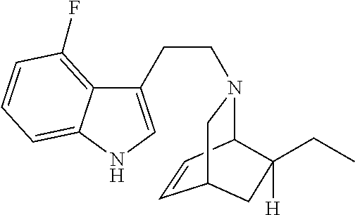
C1=CC2N(CCC3=CNC4=CC=CC(F)=C34)CC1CC2(CC)[H]
